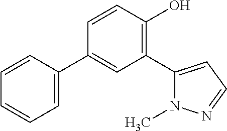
C1=CC(C2=CC(C3=CC=NN3C)=C(O)C=C2)=CC=C1
